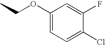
C1(OCC)=CC=C(Cl)C(F)=C1
